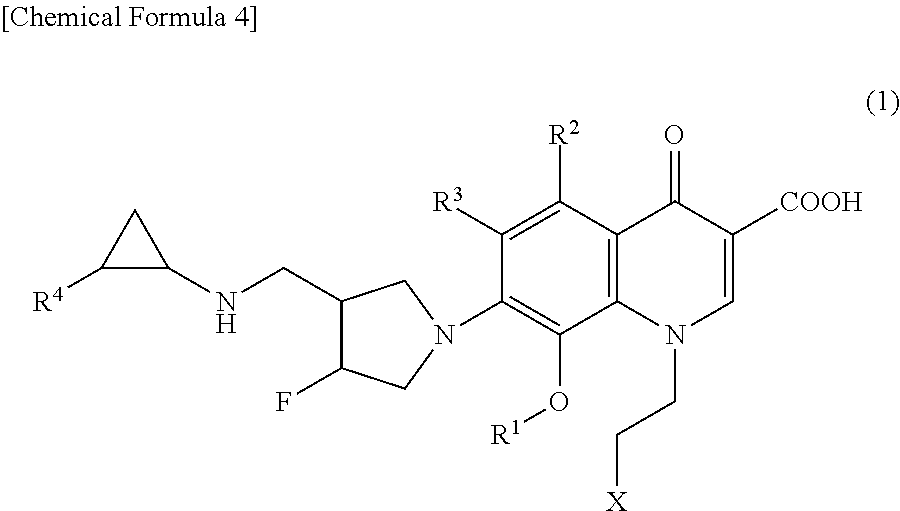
C1([R4])C(NCC2C(F)CN(C3=C(O[R1])C4=C(C([R2])=C3[R3])C(=O)C([COOH])=CN4CC[X])C2)C1
